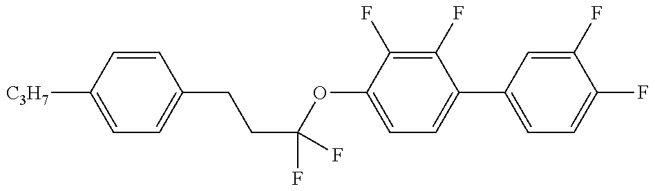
C1=C([C3H7])C=CC(CCC(F)(OC2=CC=C(C3=CC=C(F)C(F)=C3)C(F)=C2F)F)=C1
